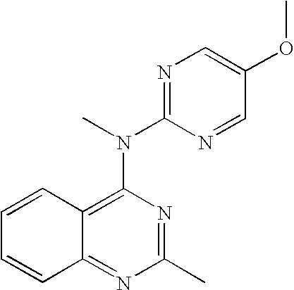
C1(C)=NC(N(C)C2=NC=C(OC)C=N2)=C2C(=N1)C=CC=C2
